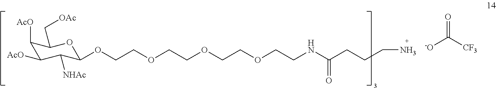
C1([AcO])C([AcO])C([NHAc])C(OCCOCCOCCOCCNC(CCCN)=O)OC1C[OAc].O=C([CF3])[-O]
